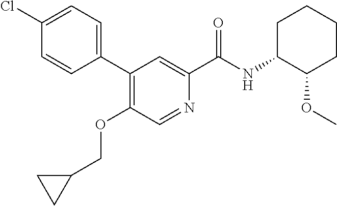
C1=CC(C2=C(OCC3CC3)C=NC(C(NC3C(OC)CCCC3)=O)=C2)=CC=C1Cl
